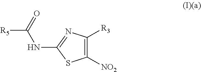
C1([NO2])=C([R3])N=C(NC([R5])=O)S1
